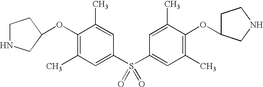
C1(OC2CNCC2)=C(C)C=C(S(C2=CC(C)=C(OC3CCNC3)C(C)=C2)(=O)=O)C=C1C
